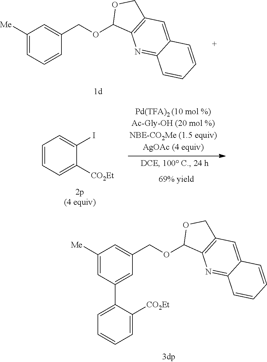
C1([Me])=CC=CC(COC2C3=C(CO2)C=C2C(=N3)C=CC=C2)=C1.C1=CC=C([CO2Et])C(I)=C1.C1([Me])=CC(C2=CC=CC=C2[CO2Et])=CC(COC2C3=C(CO2)C=C2C(=N3)C=CC=C2)=C1
